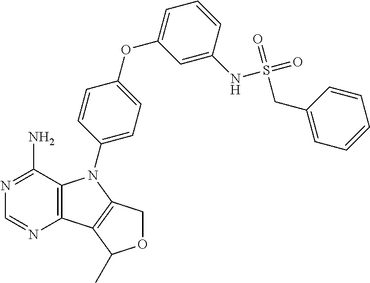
C12=C(C(N)=NC=N1)N(C1=CC=C(OC3=CC=CC(NS(=O)(=O)CC4=CC=CC=C4)=C3)C=C1)C1=C2C(C)OC1
